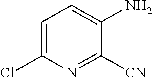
C1=C(Cl)N=C([CN])C(N)=C1
